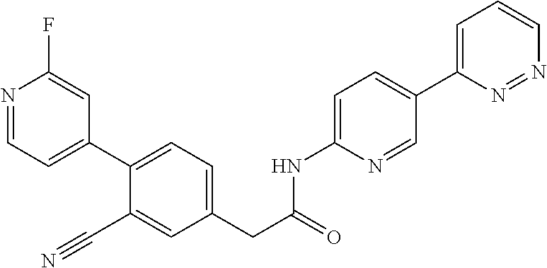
N1=CC=C(C2=CC=C(CC(=O)NC3=CC=C(C4=CC=CN=N4)C=N3)C=C2C#N)C=C1F
